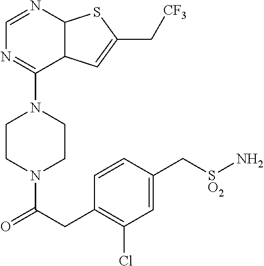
C1CN(C(CC2=C(Cl)C=C(C[SO2]N)C=C2)=O)CCN1C1=NC=NC2C1C=C(C[CF3])S2
